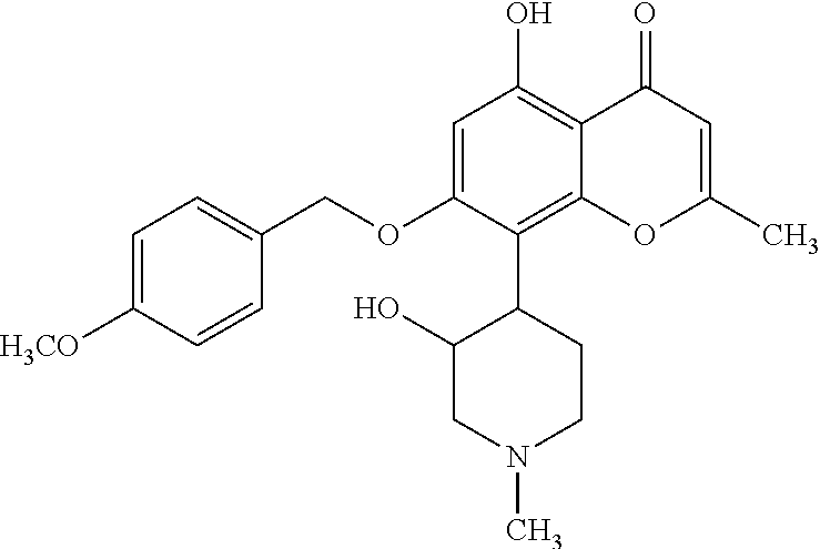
C1=C([H3CO])C=CC(COC2=CC(O)=C3C(=C2C2CCN(C)CC2O)OC(C)=CC3=O)=C1
